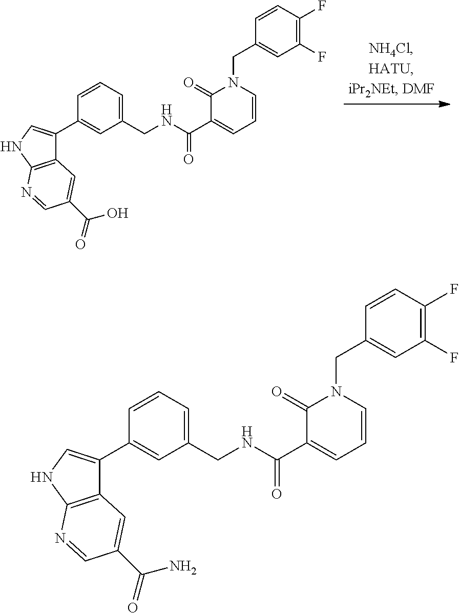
C1(CNC(C2=CC=CN(CC3=CC(F)=C(F)C=C3)C2=O)=O)=CC=CC(C2=CNC3=C2C=C(C(=O)N)C=N3)=C1.C1(CNC(C2=CC=CN(CC3=CC(F)=C(F)C=C3)C2=O)=O)=CC=CC(C2=CNC3=C2C=C(C(=O)O)C=N3)=C1
